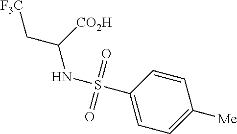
C(NS(C1=CC=C([Me])C=C1)(=O)=O)(C[F3C])[CO2H]
